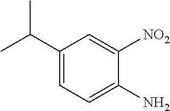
C1(C(C)C)=CC=C(N)C([NO2])=C1
